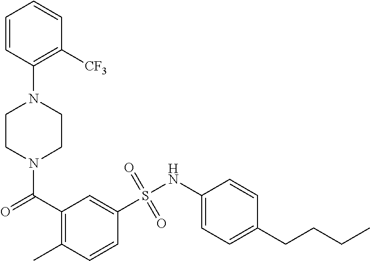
N1(C(C2=C(C)C=CC(S(NC3=CC=C(CCCC)C=C3)(=O)=O)=C2)=O)CCN(C2=C([CF3])C=CC=C2)CC1
